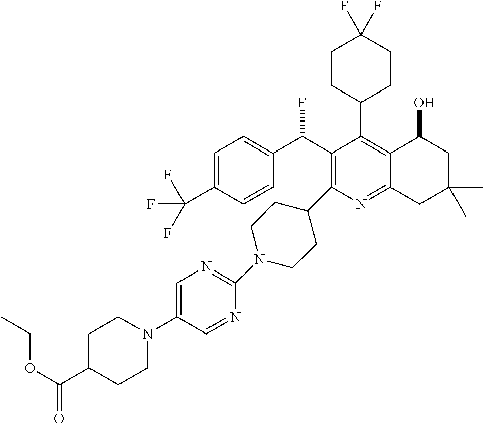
C1=C(C(F)(F)F)C=CC(C(C2=C(C3CCN(C4=NC=C(N5CCC(C(OCC)=O)CC5)C=N4)CC3)N=C3C(=C2C2CCC(F)(F)CC2)C(O)CC(C)(C)C3)F)=C1
